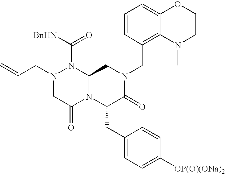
[BnHN]C(=O)N1N(CC=C)CC(=O)N2C1CN(CC1=C3C(=CC=C1)OCCN3C)C(=O)C2CC1=CC=C([OP(O)(ONa)2])C=C1
